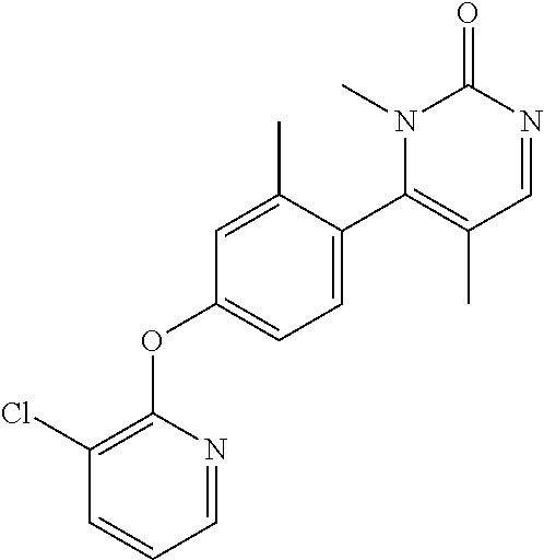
C1(Cl)=C(OC2=CC=C(C3=C(C)C=NC(=O)N3C)C(C)=C2)N=CC=C1
